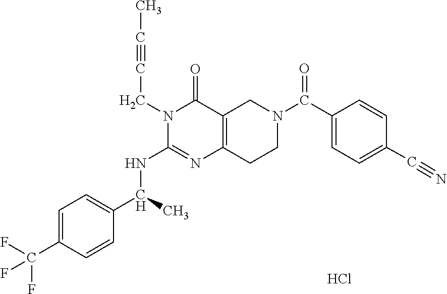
N1(CC#CC)C(NC(C2=CC=C(C(F)(F)F)C=C2)C)=NC2=C(C1=O)CN(C(C1=CC=C(C#N)C=C1)=O)CC2.Cl
